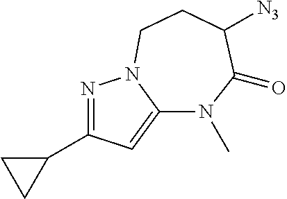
N1=C(C2CC2)C=C2N1CCC([N3])C(=O)N2C
